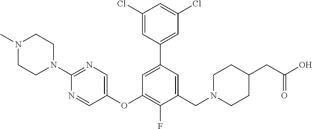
C1(Cl)=CC(C2=CC(OC3=CN=C(N4CCN(C)CC4)N=C3)=C(F)C(CN3CCC(CC(O)=O)CC3)=C2)=CC(Cl)=C1
